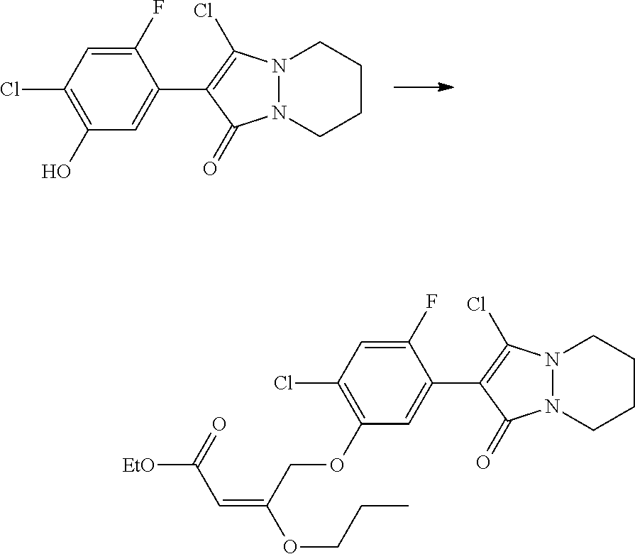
C1(F)=CC(Cl)=C(O)C=C1C1=C(Cl)N2N(CCCC2)C1=O.C1(F)=CC(Cl)=C(OCC(=CC([EtO])=O)OCCC)C=C1C1=C(Cl)N2N(CCCC2)C1=O
